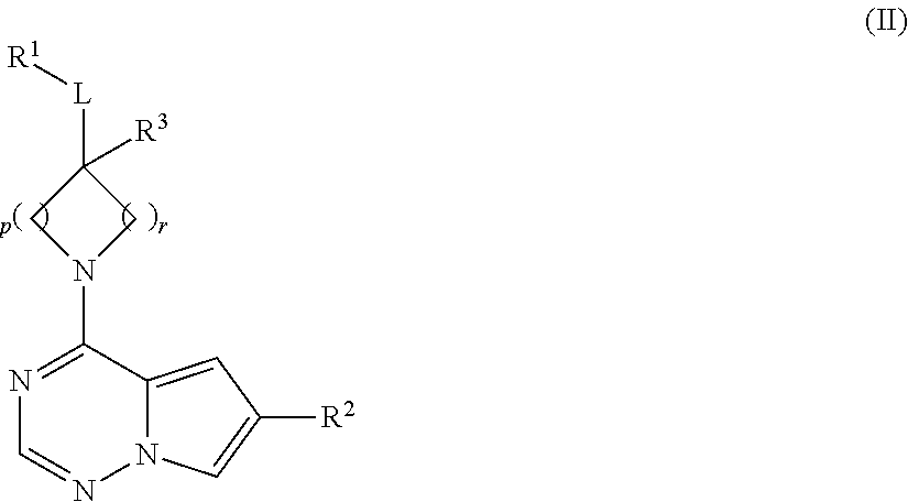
N1=C(N2CC([L][R1])([R3])C2)C2=CC([R2])=CN2N=C1
